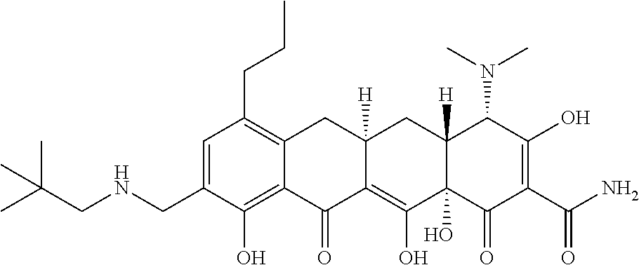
C1=C(CNCC(C)(C)C)C(O)=C2C(=C1CCC)CC1([H])C(=C(O)C3(O)C([H])(C1)C(N(C)C)C(O)=C(C(N)=O)C3=O)C2=O
